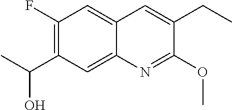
C1(F)=C(C(C)O)C=C2C(=C1)C=C(CC)C(OC)=N2
